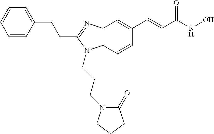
C1=CC(CCC2=NC3=C(N2CCCN2C(=O)CCC2)C=CC(C=CC(NO)=O)=C3)=CC=C1
